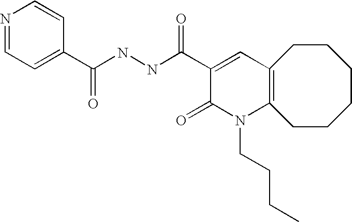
N(NC(C1=CC2=C(N(CCCC)C1=O)CCCCCC2)=O)C(C1=CC=NC=C1)=O
